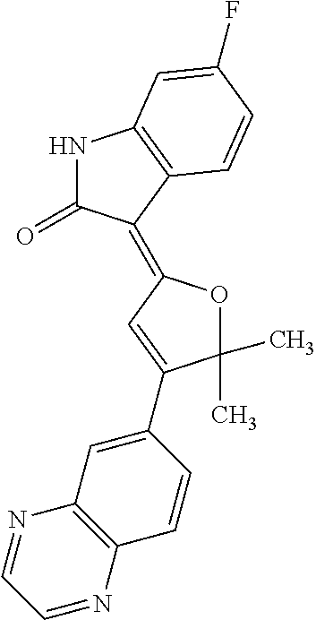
C1(C2=CC(=C3C(=O)NC4=C3C=CC(F)=C4)OC2(C)C)=CC2=C(C=C1)N=CC=N2
